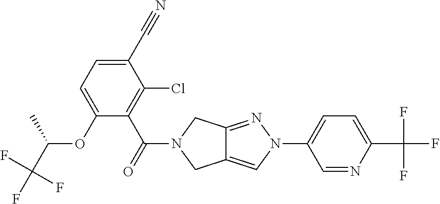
C1(C#N)=CC=C(OC(C)C(F)(F)F)C(C(N2CC3=CN(C4=CC=C(C(F)(F)F)N=C4)N=C3C2)=O)=C1Cl
